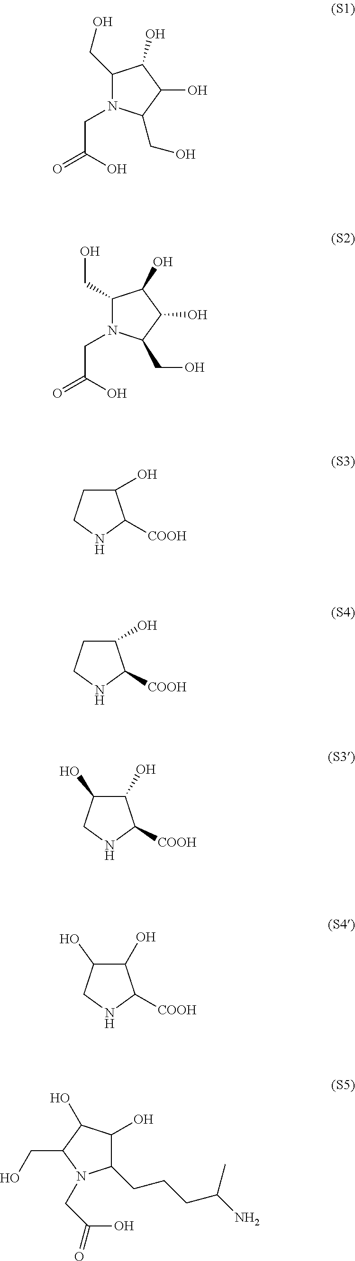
C1(CO)N(CC(=O)O)C(CO)C(O)C1O.C1(CO)N(CC(=O)O)C(CO)C(O)C1O.C1(O)CCNC1[COOH].C1(O)CCNC1[COOH].C1(O)C(O)CNC1[COOH].C1(O)C(O)CNC1[COOH].C1(CCCC(N)C)C(O)C(O)C(CO)N1CC(=O)O
